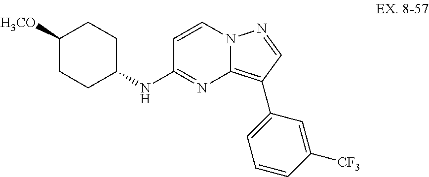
N(C1=NC2=C(C3=CC=CC([CF3])=C3)C=NN2C=C1)C1CCC([H3CO])CC1
